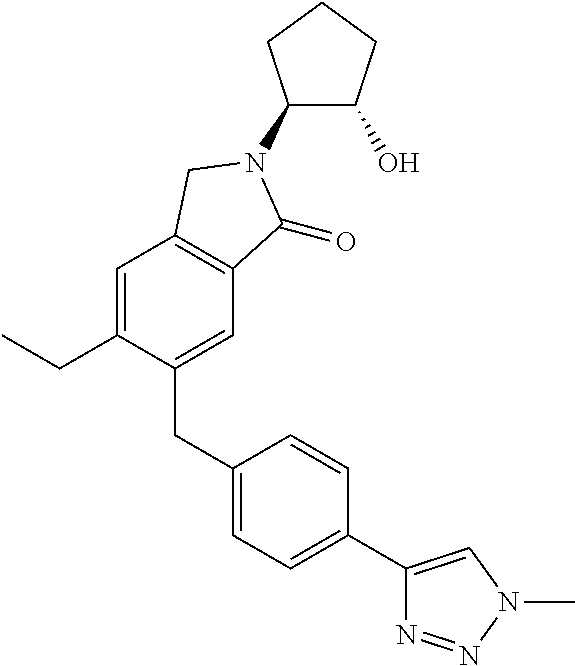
C1=C(CC)C(CC2=CC=C(C3=CN(C)N=N3)C=C2)=CC2=C1CN(C1C(O)CCC1)C2=O
